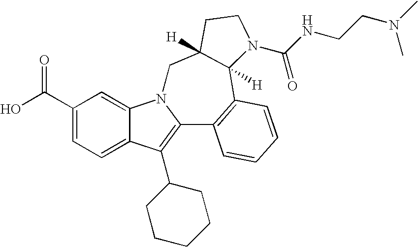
C1(C(O)=O)=CC=C2C(=C1)N1C(=C2C2CCCCC2)C2=C(C3([H])C([H])(C1)CCN3C(NCCN(C)C)=O)C=CC=C2
